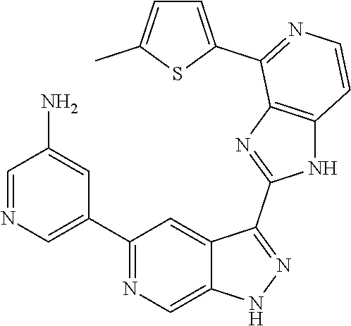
C1(C2=CN=CC(N)=C2)=NC=C2C(=C1)C(C1=NC3=C(N1)C=CN=C3C1=CC=C(C)S1)=NN2
